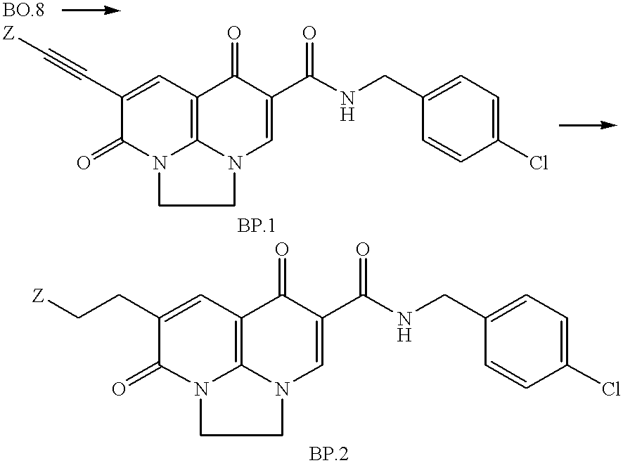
N12CCN3C1=C(C=C(C#C[Z])C2=O)C(=O)C(C(NCC1=CC=C(Cl)C=C1)=O)=C3.N12CCN3C1=C(C=C(CC[Z])C2=O)C(=O)C(C(NCC1=CC=C(Cl)C=C1)=O)=C3
